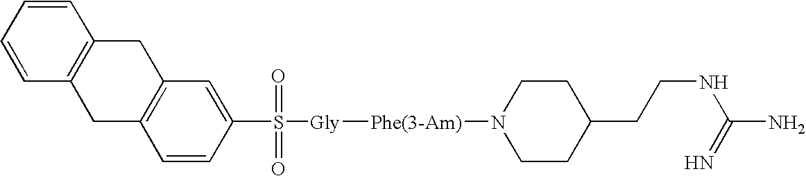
C1=CC=CC2=C1CC1=C(C2)C=CC(S([Gly][Phe(3-Am)]N2CCC(CCNC(=N)N)CC2)(=O)=O)=C1
